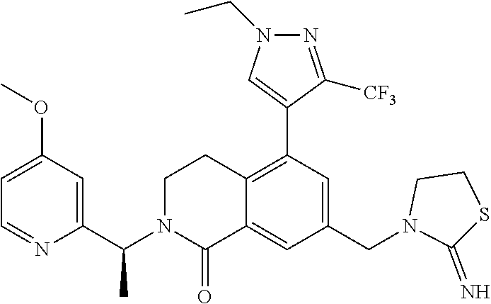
C1=C(OC)C=C(C(N2CCC3=C(C4=CN(CC)N=C4[CF3])C=C(CN4CCSC4=N)C=C3C2=O)C)N=C1
